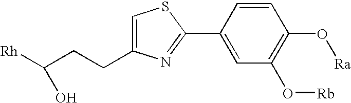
[Rh]C(CCC1=CSC(C2=CC(O[Rb])=C(O[Ra])C=C2)=N1)O
